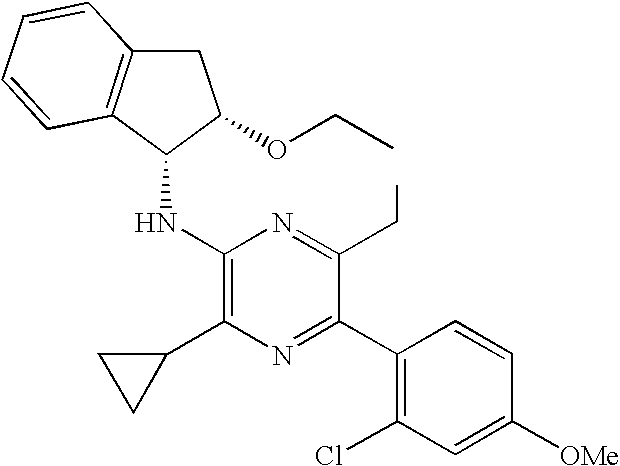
C1([OMe])=CC(Cl)=C(C2=NC(C3CC3)=C(NC3C(OCC)CC4=C3C=CC=C4)N=C2CC)C=C1
